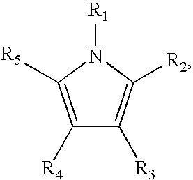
C1([R4])=C([R5])N([R1])C([R2])=C1[R3]
